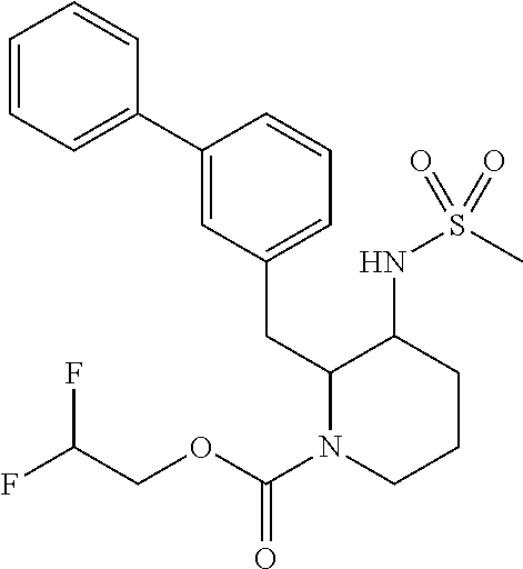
C1=C(C2=CC=CC=C2)C=CC=C1CC1N(C(OCC(F)F)=O)CCCC1NS(C)(=O)=O
